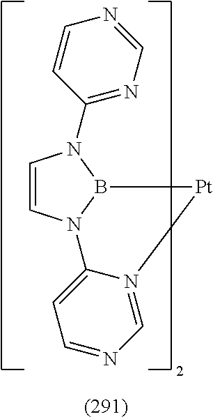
C1=CN2B(N1C1=NC=NC=C1)[Pt]N1=CN=CC=C21
